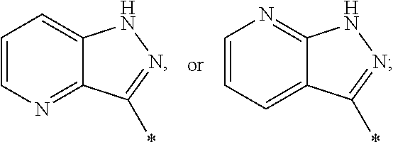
C1=CN=C2C(=C1)NN=C2*.C1=CC=C2C(=N1)NN=C2*
